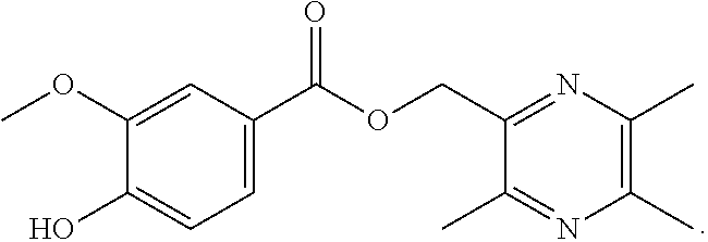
C1=C(OC)C(O)=CC=C1C(OCC1=NC(C)=C(C)N=C1C)=O
